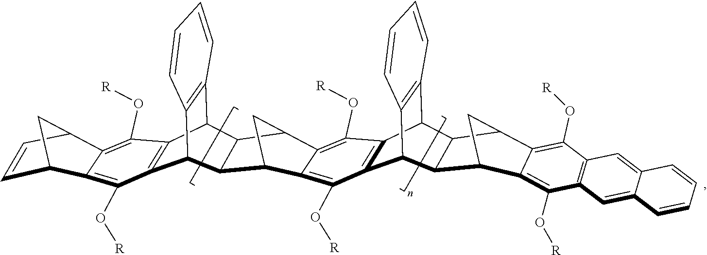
C12C3=C(C(C4=C1C=CC=C4)C1C2C2C4=C(O[R])C5=C(C6C7=C(C5C5C8CC(C65)C5=C(O[R])C6=C(C=C9C=CC=CC9=C6)C(O[R])=C85)C=CC=C7)C(O[R])=C4C1C2)C(O[R])=C1C(=C3O[R])C2C=CC1C2
